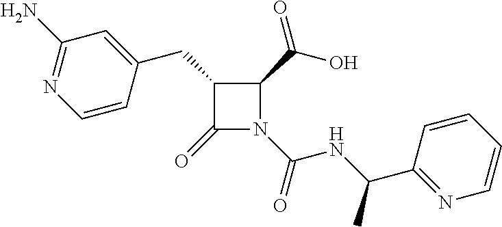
C1(CC2=CC(N)=NC=C2)C(=O)N(C(=O)NC(C2=NC=CC=C2)C)C1C(=O)O
